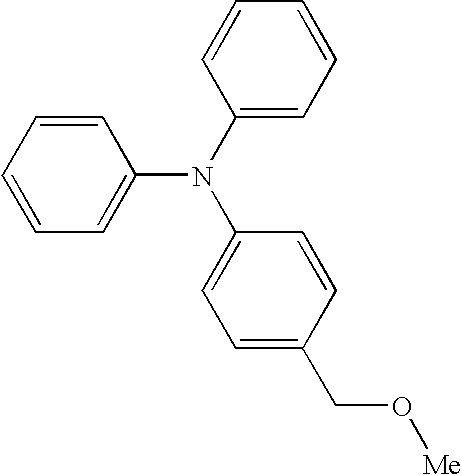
C1=CC(N(C2=CC=C(CO[Me])C=C2)C2=CC=CC=C2)=CC=C1
